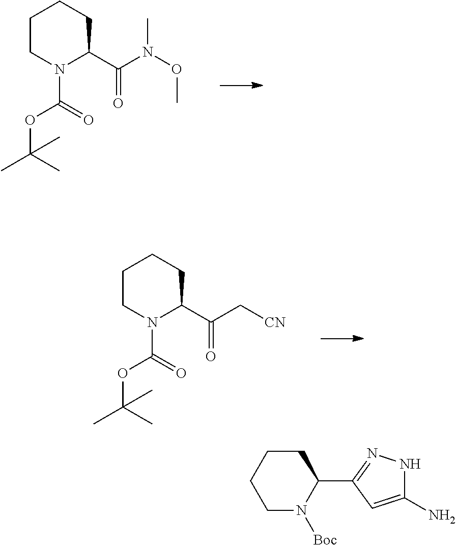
C1CN(C(=O)OC(C)(C)C)C(C(N(OC)C)=O)CC1.C1CN(C(=O)OC(C)(C)C)C(C(C[CN])=O)CC1.C1N([Boc])C(C2=NNC(N)=C2)CCC1
